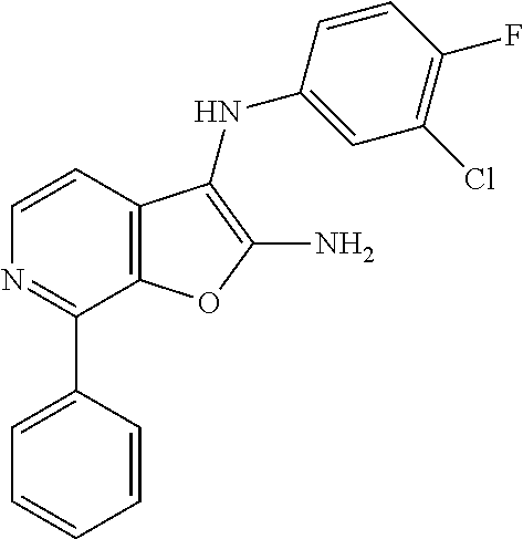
N1=C(C2=CC=CC=C2)C2=C(C=C1)C(NC1=CC(Cl)=C(F)C=C1)=C(N)O2
